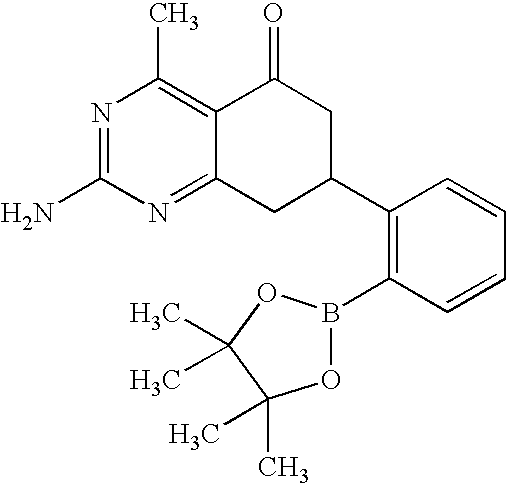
N1=C(N)N=C2C(=C1C)C(=O)CC(C1=C(B3OC(C)(C)C(C)(C)O3)C=CC=C1)C2
